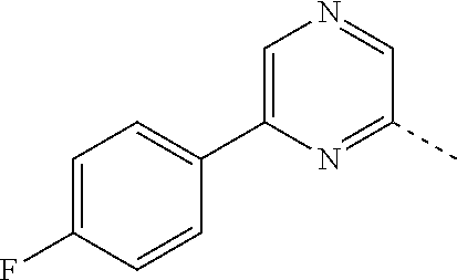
C1=C(F)C=CC(C2=CN=CC(C)=N2)=C1
